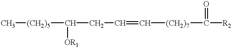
C[(CH2)5]C(CC=C[(CH2)7]C([R2])=O)[OR1]
